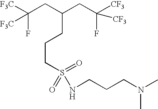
C(CC(CC([CF3])(F)[CF3])CCCS(=O)(=O)NCCCN(C)C)(F)([F3C])[F3C]
